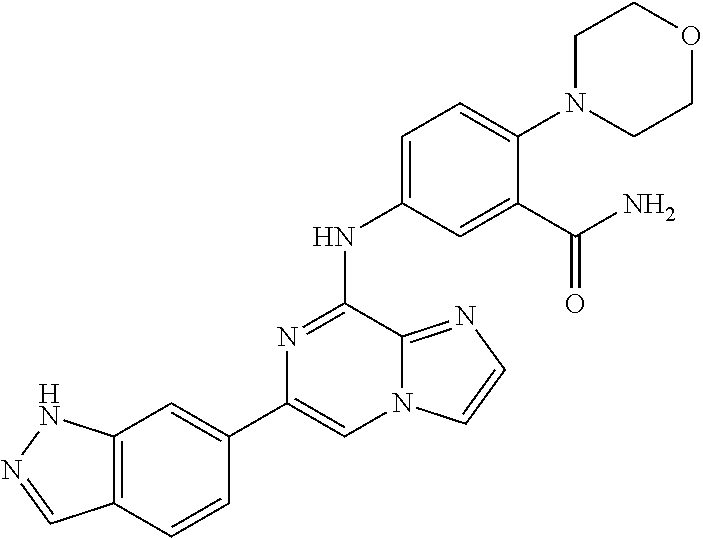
C1(C2=CC3=C(C=C2)C=NN3)=CN2C(=NC=C2)C(NC2=CC=C(N3CCOCC3)C(C(=O)N)=C2)=N1
